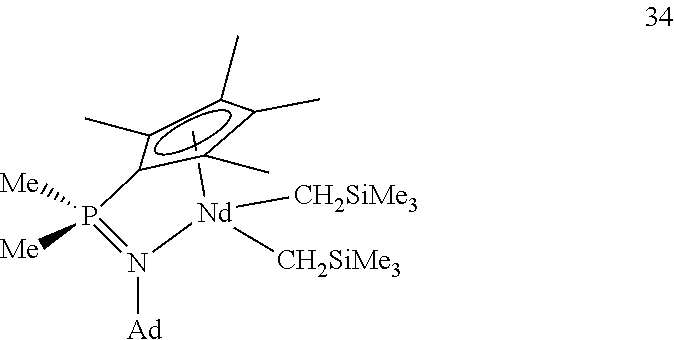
C[Nd](N(=P(c1c(C)c(C)c(C)c1C)([Me])[Me])[Ad])([CH2SiMe3])[CH2SiMe3]
